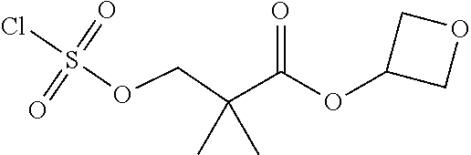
ClS(OCC(C(OC1COC1)=O)(C)C)(=O)=O
